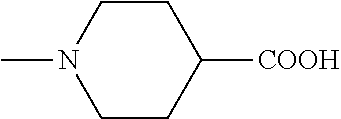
C1CC([COOH])CCN1C
